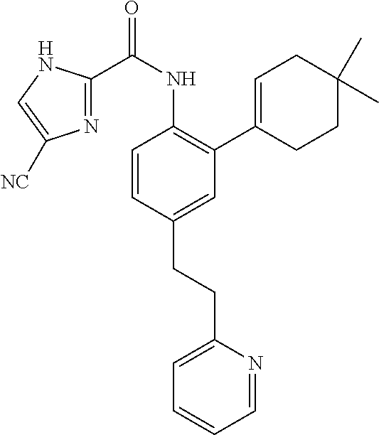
C1=CC(CCC2=CC=CC=N2)=CC(C2=CCC(C)(C)CC2)=C1NC(C1=NC([NC])=CN1)=O
